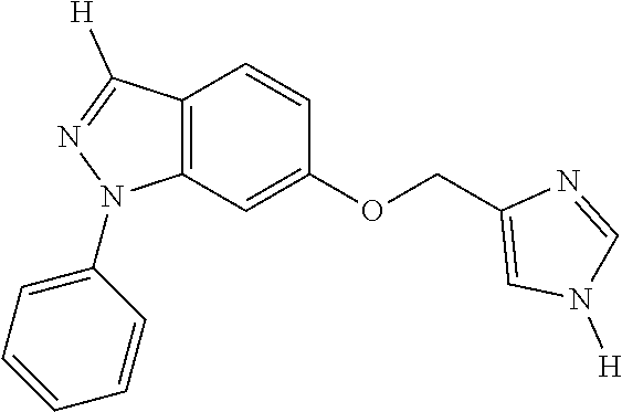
C1(OCC2=CN([H])C=N2)=CC2=C(C=C1)C([H])=NN2C1=CC=CC=C1
